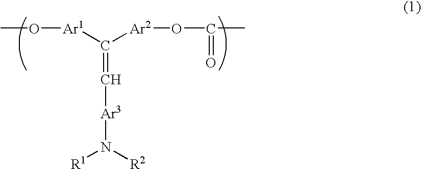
O([Ar1]C([Ar2]OC(=O)C)=C[Ar3]N([R1])[R2])C
